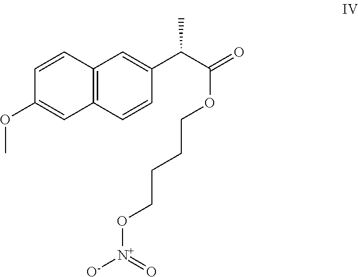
C12=C(C=CC(C(C(=O)OCCCCO[N+](=O)[O-])C)=C1)C=C(OC)C=C2
